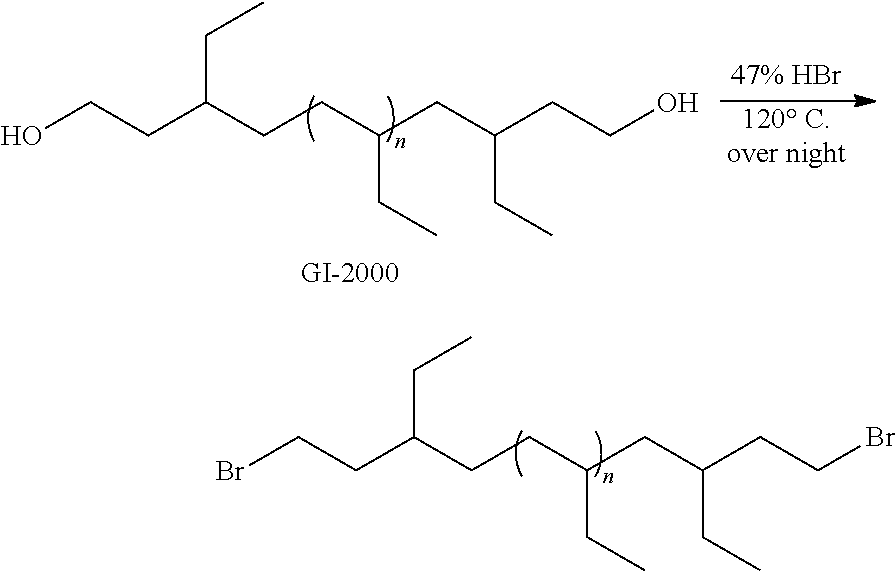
OCCC(CCC(CC(CCO)CC)CC)CC.[120 C.over night].BrCCC(CCC(CC(CCBr)CC)CC)CC
